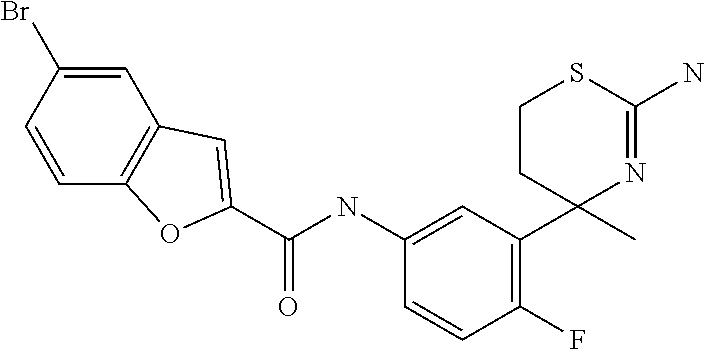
C(NC1=CC(C2(C)N=C(N)SCC2)=C(F)C=C1)(=O)C1=CC2=C(C=CC(Br)=C2)O1
